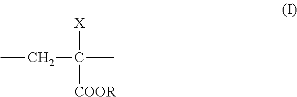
CCC(C)([X])[COOR]
